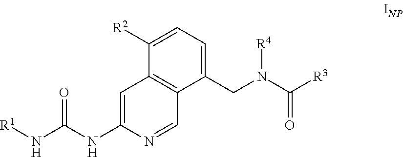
C1=C([R2])C2=C(C(CN(C([R3])=O)[R4])=C1)C=NC(NC(N[R1])=O)=C2
